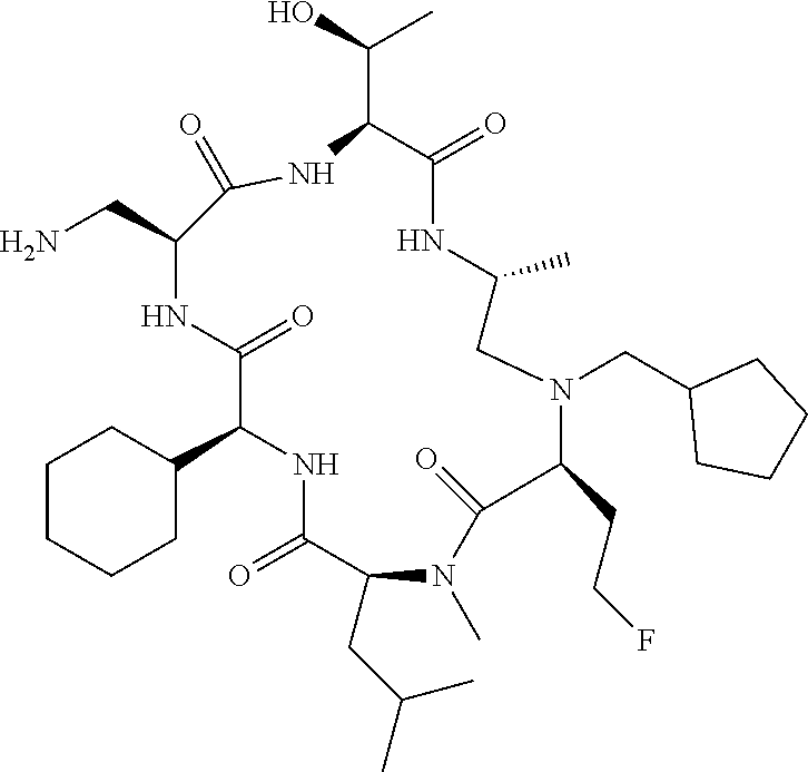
C1CCCC(C2NC(=O)C(CC(C)C)N(C)C(=O)C(CCF)N(CC3CCCC3)CC(C)NC(=O)C(C(O)C)NC(=O)C(CN)NC2=O)C1
